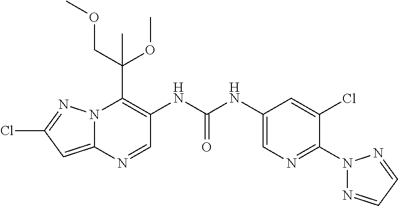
N12C(=CC(Cl)=N1)N=CC(NC(NC1=CN=C(N3N=CC=N3)C(Cl)=C1)=O)=C2C(COC)(OC)C
